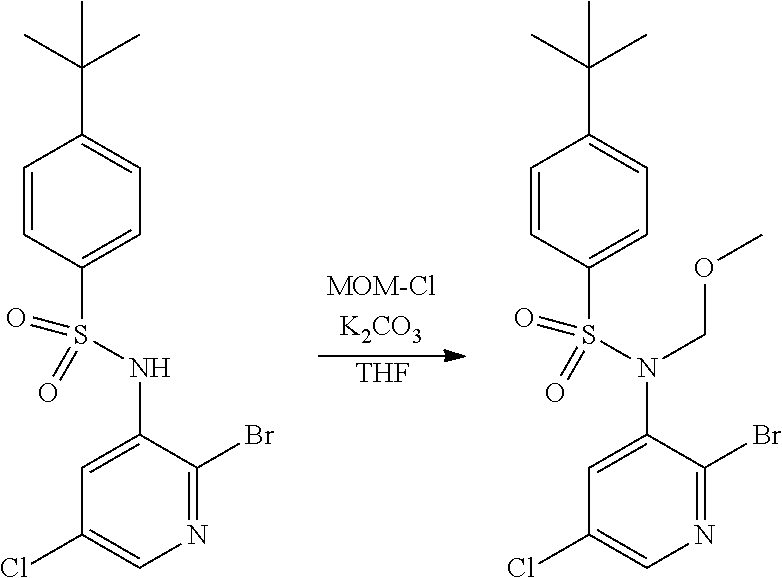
[THF].C1=CC(S(=O)(=O)N(C2=CC(Cl)=CN=C2Br)COC)=CC=C1C(C)(C)C.C1=CC(S(=O)(=O)NC2=CC(Cl)=CN=C2Br)=CC=C1C(C)(C)C
